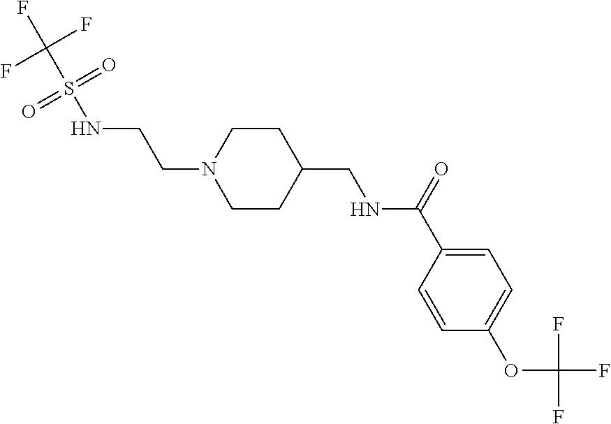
C1=CC(C(=O)NCC2CCN(CCNS(C(F)(F)F)(=O)=O)CC2)=CC=C1OC(F)(F)F
